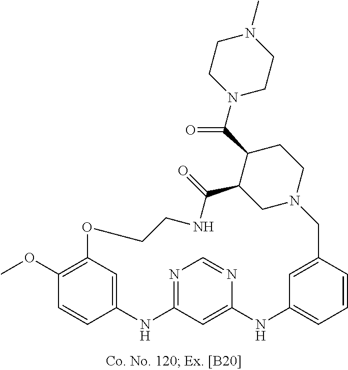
C12=CC(=C(OC)C=C1)OCCNC(=O)C1C(C(=O)N3CCN(C)CC3)CCN(CC3=CC(=CC=C3)NC3=CC(=NC=N3)N2)C1
